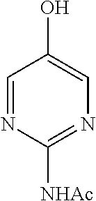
OC1=CN=C([NHAc])N=C1
